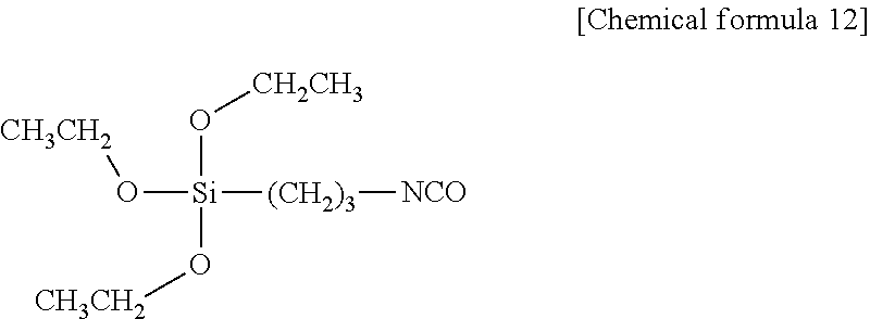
[Si]([(CH2)3][NCO])(O[CH3CH2])(O[CH2CH3])O[CH3CH2]
